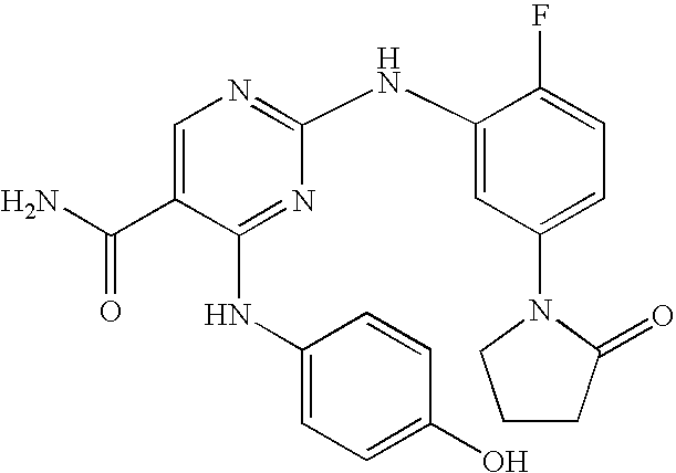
C1=C(C(N)=O)C(NC2=CC=C(O)C=C2)=NC(NC2=CC(N3CCCC3=O)=CC=C2F)=N1
